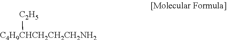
[C2H5][C4H9CHCH2CH2CH2NH2]
